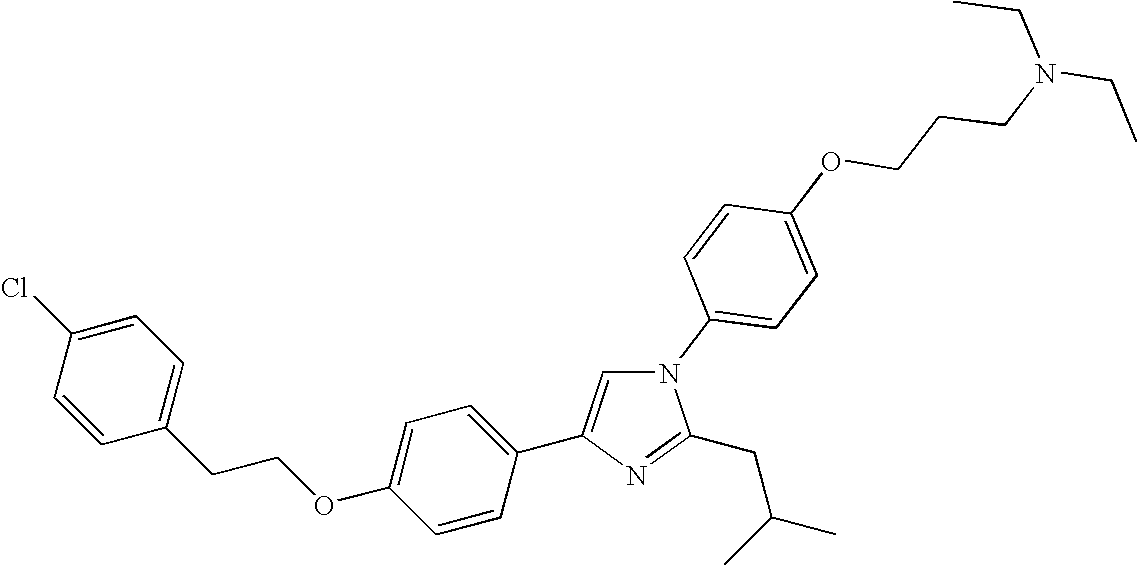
N1(C2=CC=C(OCCCN(CC)CC)C=C2)C=C(C2=CC=C(OCCC3=CC=C(Cl)C=C3)C=C2)N=C1CC(C)C
